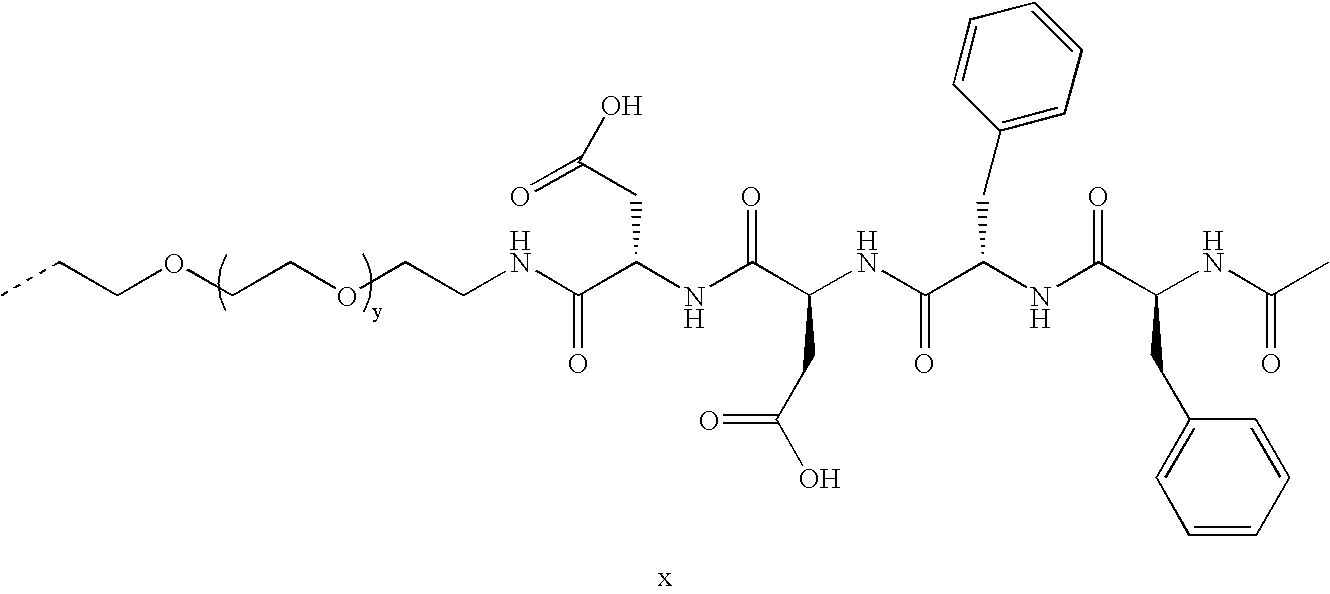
CCCOCCOCCNC(C(NC(C(NC(C(NC(C(NC(C)=O)CC1=CC=CC=C1)=O)CC1=CC=CC=C1)=O)CC(O)=O)=O)CC(=O)O)=O
